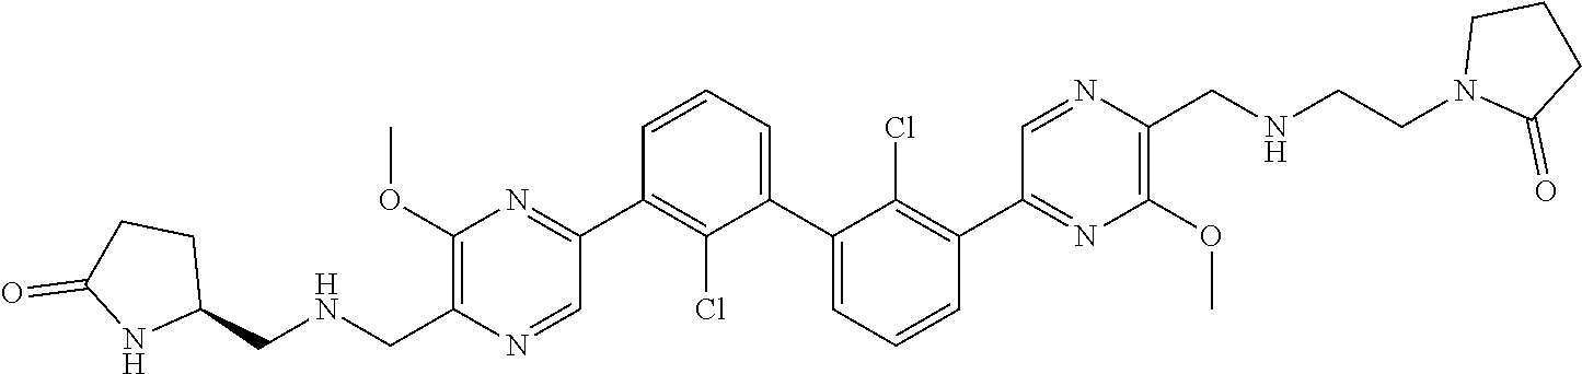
C1(OC)=C(C[HN]CC2CCC(=O)N2)N=CC(C2=C(Cl)C(C3=CC=CC(C4=NC(OC)=C(CNCCN5C(=O)CCC5)N=C4)=C3Cl)=CC=C2)=N1
